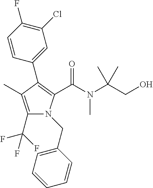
C1(C2=C(C(N(C)C(CO)(C)C)=O)N(CC3=CC=CC=C3)C(C(F)(F)F)=C2C)=CC(Cl)=C(F)C=C1
